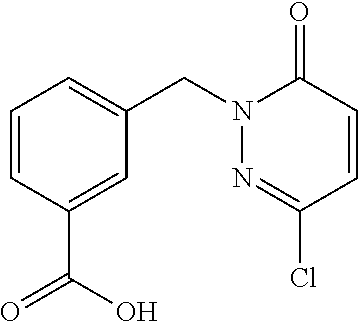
C1=CC(C(O)=O)=CC(CN2N=C(Cl)C=CC2=O)=C1
